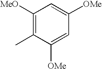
C1([OMe])=CC([OMe])=CC([MeO])=C1C
